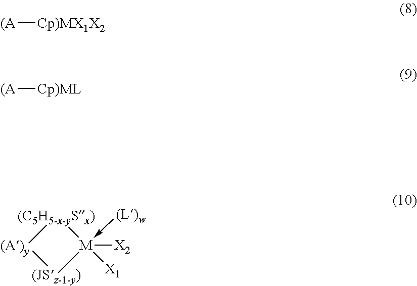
[(C5H5-x-ySx)]1[(A)y][(JSz-1-y)][M]1(-[(L)w])([X1])[X2].[(A][Cp)MX1X2].[(A][Cp)ML]
